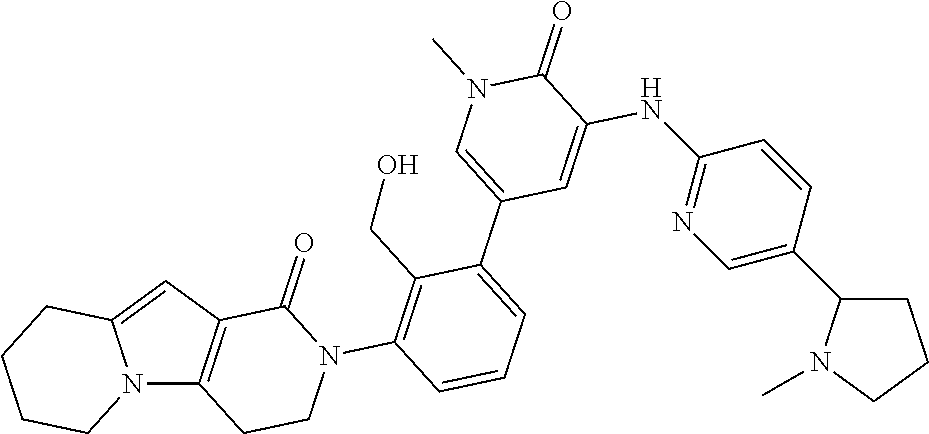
N12C3=C(C=C1CCCC2)C(=O)N(C1=C(CO)C(C2=CN(C)C(=O)C(NC4=NC=C(C5CCCN5C)C=C4)=C2)=CC=C1)CC3
